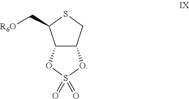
C12C(CSC1C[R6O])OS(=O)(=O)O2
